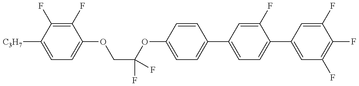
C1=C([C3H7])C(F)=C(F)C(OCC(F)(OC2=CC=C(C3=CC=C(C4=CC(F)=C(F)C(F)=C4)C(F)=C3)C=C2)F)=C1
